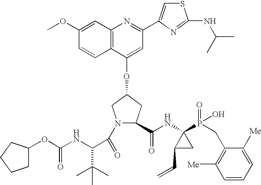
C12=C(C=C(OC)C=C1)N=C(C1=CSC(NC(C)C)=N1)C=C2OC1CC(C(NC2(P(=O)(O)CC3=C([Me])C=CC=C3[Me])C(C=C)C2)=O)N(C(=O)C(NC(=O)OC2CCCC2)C(C)(C)C)C1
